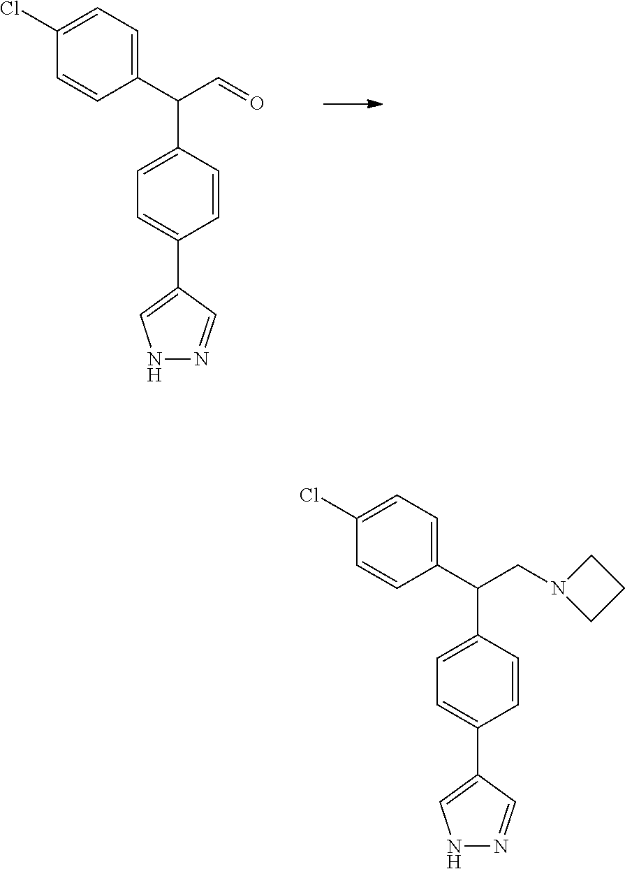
C1(C(C=O)C2=CC=C(C3=CNN=C3)C=C2)=CC=C(Cl)C=C1.C1(C(CN2CCC2)C2=CC=C(C3=CNN=C3)C=C2)=CC=C(Cl)C=C1
